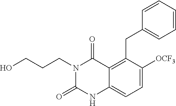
C12=C(CC3=CC=CC=C3)C([OCF3])=CC=C1NC(=O)N(CCCO)C2=O
